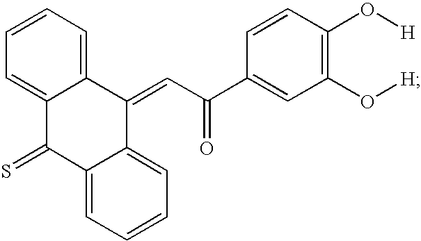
C12=CC=CC=C1C(=CC(C1=CC(O[H])=C(O[H])C=C1)=O)C1=CC=CC=C1C2=S
